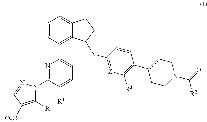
C1=CC(C2=CC=C([R1])C(N3C([R])=C([HO2C])C=N3)=N2)=C2C(=C1)CCC2[A]C1=[Z]C([R3])=C(c2cCN(C(=O)[R2])CC2)C=C1
